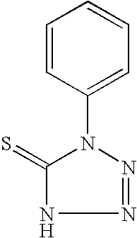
C1=CC(N2C(=S)NN=N2)=CC=C1
